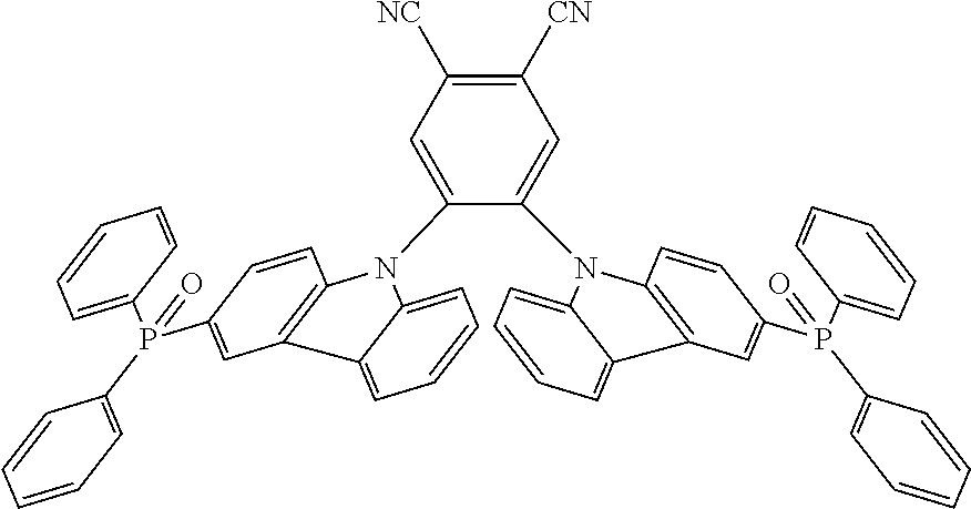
C1(N2C3=C(C=C(P(C4=CC=CC=C4)(C4=CC=CC=C4)=O)C=C3)C3=CC=CC=C32)=CC([CN])=C([NC])C=C1N1C2=C(C=C(P(C3=CC=CC=C3)(C3=CC=CC=C3)=O)C=C2)C2=CC=CC=C21
